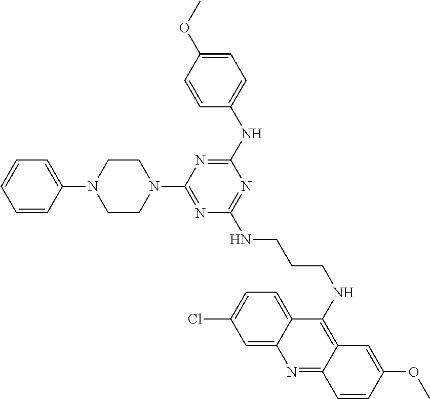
C1(NCCCNC2=NC(NC3=CC=C(OC)C=C3)=NC(N3CCN(C4=CC=CC=C4)CC3)=N2)=C2C(=NC3=CC(Cl)=CC=C13)C=CC(OC)=C2
